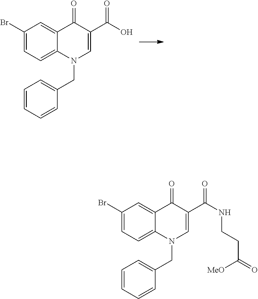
C1(Br)=CC=C2C(=C1)C(=O)C(C(O)=O)=CN2CC1=CC=CC=C1.C1(Br)=CC=C2C(=C1)C(=O)C(C(NCCC(=O)[MeO])=O)=CN2CC1=CC=CC=C1
